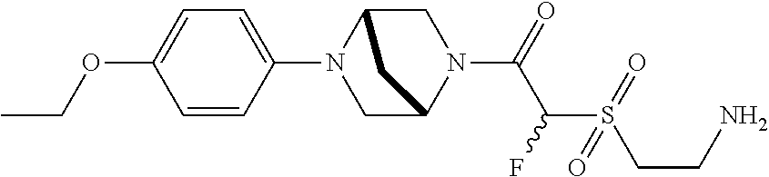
C1C2N(C3=CC=C(OCC)C=C3)CC(N1C(C(S(CCN)(=O)=O)F)=O)C2
